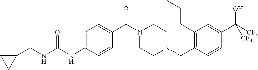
C(NC(NC1=CC=C(C(=O)N2CCN(CC3=C(CCC)C=C(C(O)([CF3])[CF3])C=C3)CC2)C=C1)=O)C1CC1
